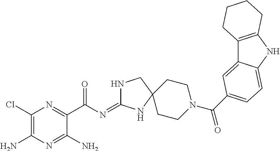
C1(Cl)=C(N)N=C(N)C(C(N=C2NCC3(N2)CCN(C(=O)C2=CC=C4C(=C2)C2=C(N4)CCCC2)CC3)=O)=N1
